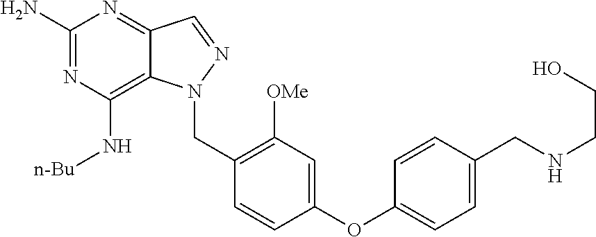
C1(N)=NC(N[n-Bu])=C2C(=N1)C=NN2CC1=C([OMe])C=C(OC2=CC=C(CNCCO)C=C2)C=C1
